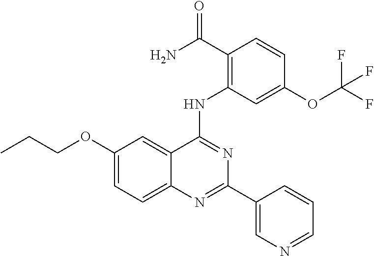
C1(OCCC)=CC=C2C(=C1)C(NC1=C(C(=O)N)C=CC(OC(F)(F)F)=C1)=NC(C1=CN=CC=C1)=N2
